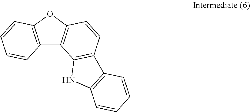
C12=C(OC3=C1C1=C(C=C3)C3=C(N1)C=CC=C3)C=CC=C2
